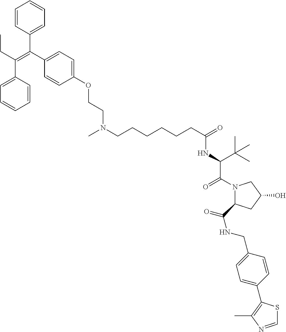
C(CCCCC(=O)NC(C(N1CC(O)CC1C(NCC1=CC=C(C2=C(C)N=CS2)C=C1)=O)=O)C(C)(C)C)CN(CCOC1=CC=C(C(C2=CC=CC=C2)=C(CC)C2=CC=CC=C2)C=C1)C
